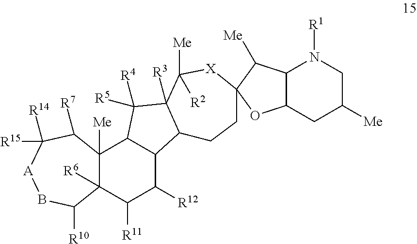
C12([R6])C([Me])(C3C(C([R12])C1[R11])C1C([R3])(C3([R5])[R4])C([Me])([R2])[X]C3(CC1)C([Me])C1C(O3)CC([Me])CN1[R1])C([R7])C([R14])([R15])[A]BC2[R10]
